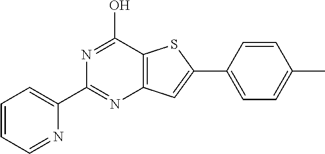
N1=C(O)C2=C(N=C1C1=CC=CC=N1)C=C(C1=CC=C(C)C=C1)S2
